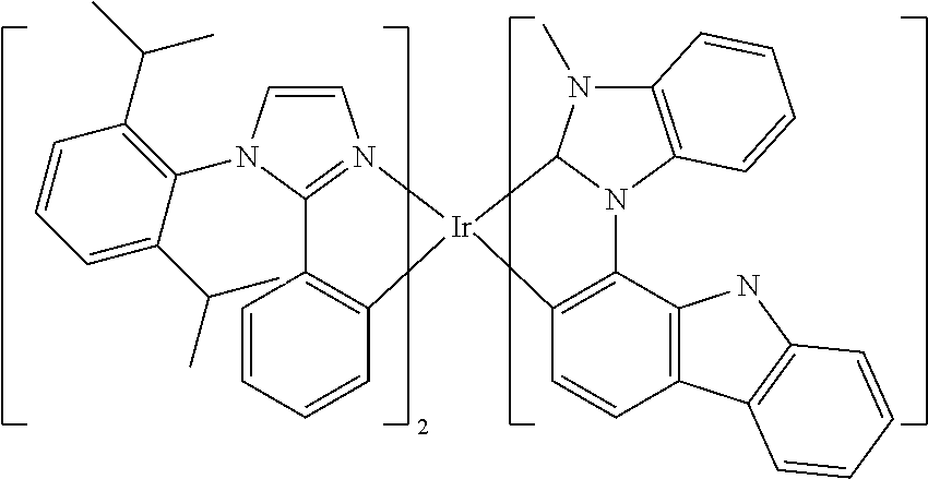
C1=CN(C2=C(C(C)C)C=CC=C2C(C)C)C2=N1[Ir]1(C3=C2C=CC=C3)C2N(C)C3=C(N2C2=C1C=CC1=C2NC2=C1C=CC=C2)C=CC=C3
